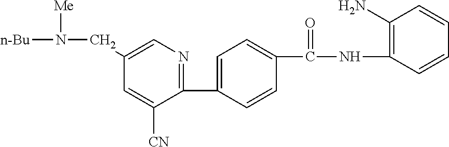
C1(CN([n-Bu])[Me])=CN=C(C2=CC=C(C(NC3=C(N)C=CC=C3)=O)C=C2)C([CN])=C1
